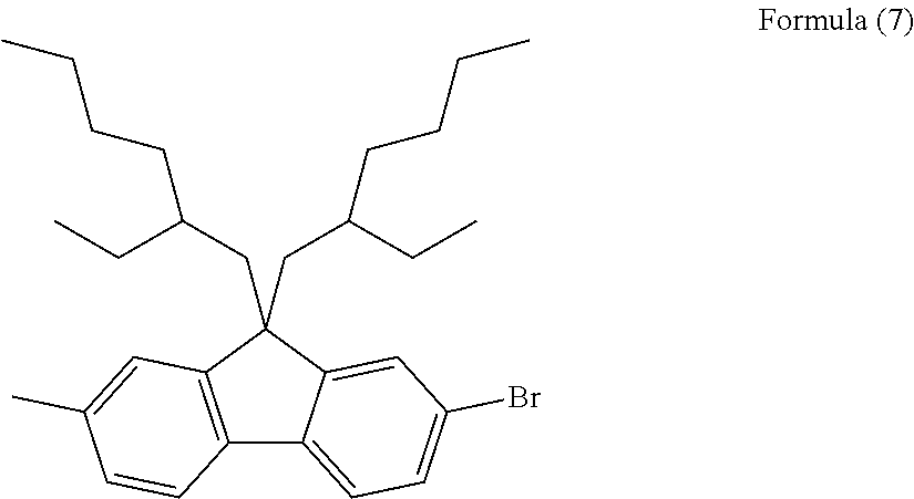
C12=C(C(CC(CC)CCCC)(CC(CC)CCCC)C3=CC(Br)=CC=C13)C=C(C)C=C2
